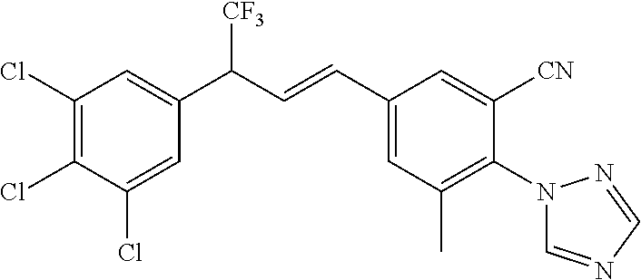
C1(Cl)=C(Cl)C(Cl)=CC(C(C=CC2=CC(C)=C(N3C=NC=N3)C([CN])=C2)[CF3])=C1
